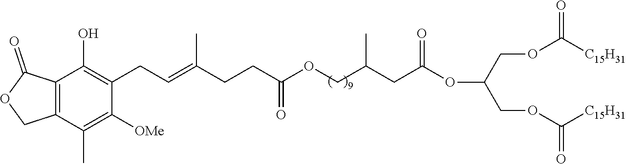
C12=C(C(C)=C([OMe])C(CC=C(CCC(=O)OCC(CC(OC(COC([C15H31])=O)COC([C15H31])=O)=O)C)C)=C1O)COC2=O
